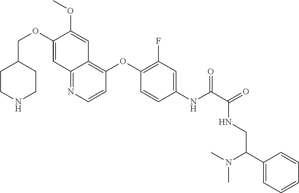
C1(OCC2CCNCC2)=CC2=NC=CC(OC3=C(F)C=C(NC(C(=O)NCC(N(C)C)C4=CC=CC=C4)=O)C=C3)=C2C=C1OC
